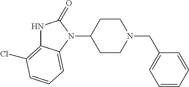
N1C2=C(Cl)C=CC=C2N(C2CCN(CC3=CC=CC=C3)CC2)C1=O
